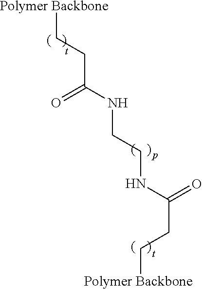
[Polymer Backbone]CCC(NCCNC(CC[Polymer Backbone])=O)=O
